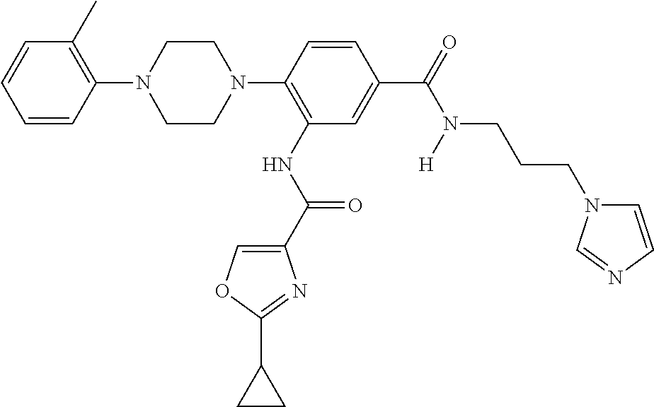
C1(N2CCN(C3=C(NC(=O)C4=COC(C5CC5)=N4)C=C(C(=O)N([H])CCCN4C=CN=C4)C=C3)CC2)=C(C)C=CC=C1
